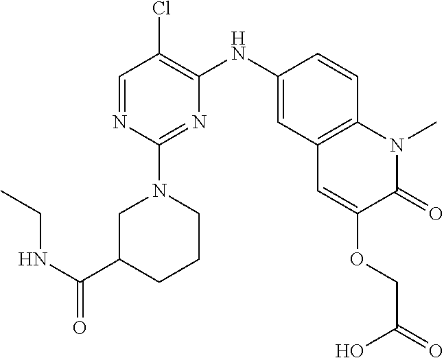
C1=NC(N2CC(C(NCC)=O)CCC2)=NC(NC2=CC3=C(C=C2)N(C)C(=O)C(OCC(=O)O)=C3)=C1Cl
